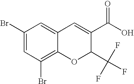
C1(Br)=CC(Br)=C2C(=C1)C=C(C(O)=O)C(C(F)(F)F)O2
